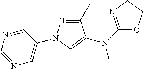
N1=CC(N2N=C(C)C(N(C3=NCCO3)C)=C2)=CN=C1
